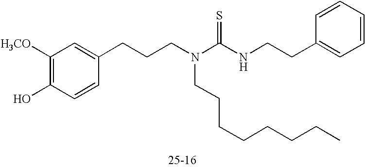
C1([H3CO])=C(O)C=CC(CCCN(C(=S)NCCC2=CC=CC=C2)CCCCCCCC)=C1
